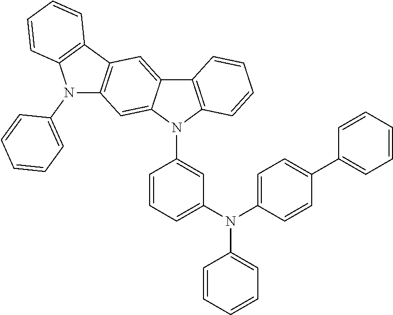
N1(C2=CC=CC=C2)C2=C(C3=C1C=CC=C3)C=C1C(=C2)N(C2=CC(N(C3=CC=C(C4=CC=CC=C4)C=C3)C3=CC=CC=C3)=CC=C2)C2=C1C=CC=C2
